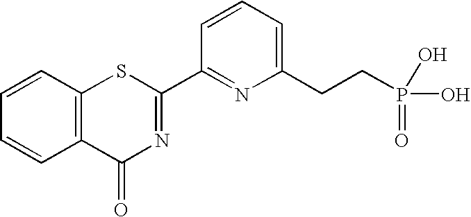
C1=CC=C(CCP(O)(O)=O)N=C1C1=NC(=O)C2=C(S1)C=CC=C2
